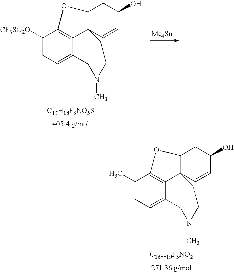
C1([CF3SO2O])=CC=C2C3=C1OC1C3(C=CC(O)C1)CCN(C)C2.[C17H18F3NO5S].[Me4Sn].C1(C)=CC=C2C3=C1OC1C3(C=CC(O)C1)CCN(C)C2.[C16H19F3NO2]
